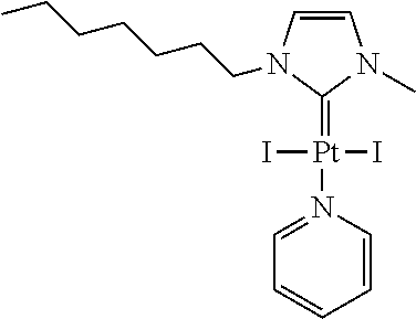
C1=N([Pt](I)(I)=C2N(C)C=CN2CCCCCCC)C=CC=C1
